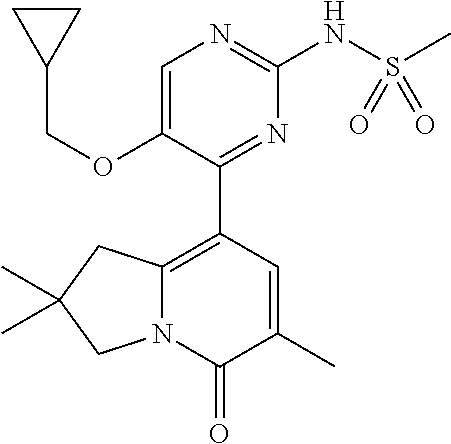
N12C(=C(C3=NC(NS(C)(=O)=O)=NC=C3OCC3CC3)C=C(C)C1=O)CC(C)(C)C2
